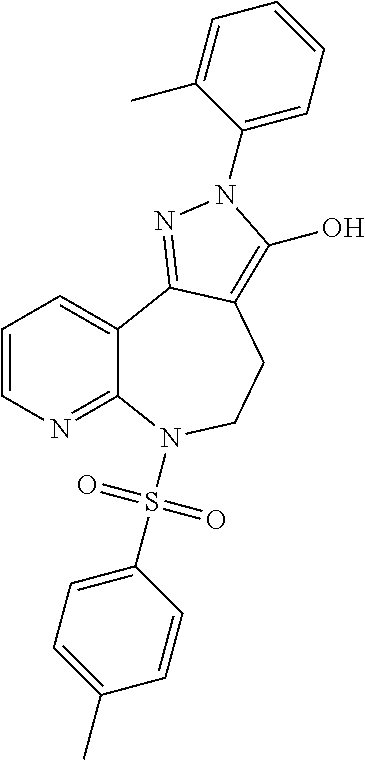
C1=CN=C2C(=C1)C1=NN(C3=CC=CC=C3C)C(O)=C1CCN2S(C1=CC=C(C)C=C1)(=O)=O
